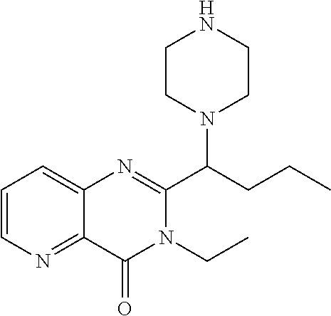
C1CN(C(CCC)C2=NC3=CC=CN=C3C(=O)N2CC)CCN1
